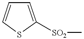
C1=C([SO2]C)SC=C1
